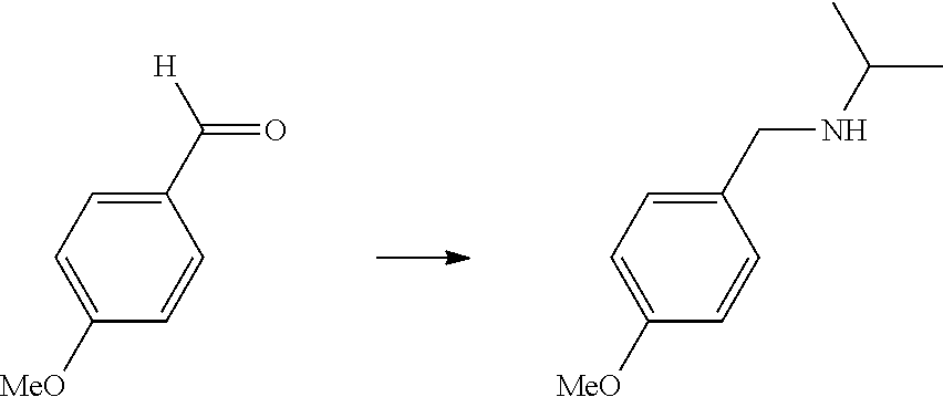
C1(C([H])=O)=CC=C([MeO])C=C1.C1(CNC(C)C)=CC=C([MeO])C=C1
